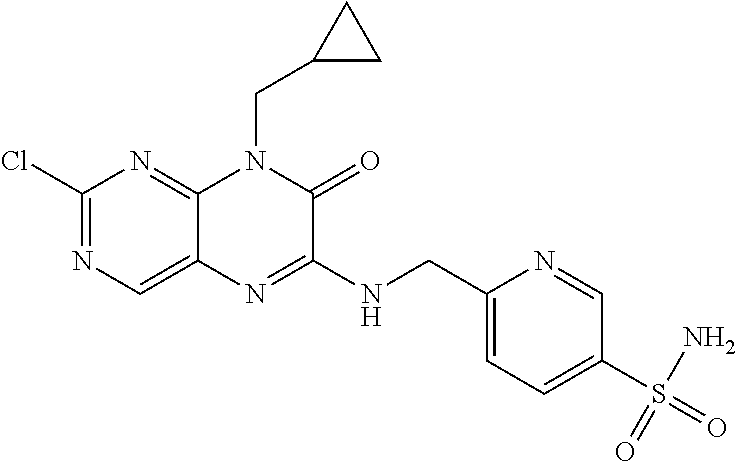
C1(Cl)=NC=C2C(=N1)N(CC1CC1)C(=O)C(NCC1=CC=C(S(N)(=O)=O)C=N1)=N2
